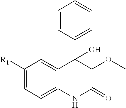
C1([R1])=CC=C2C(=C1)C(C1=CC=CC=C1)(O)C(OC)C(=O)N2
